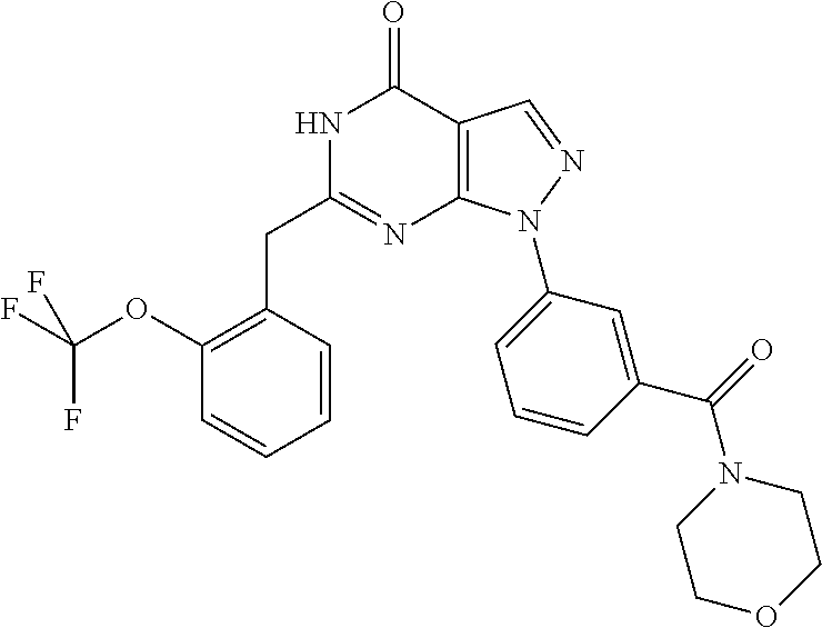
C1(OC(F)(F)F)=C(CC2=NC3=C(C(=O)N2)C=NN3C2=CC=CC(C(=O)N3CCOCC3)=C2)C=CC=C1
